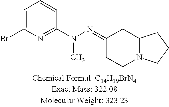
C1=C(Br)N=C(N(N=C2CCN3C(C2)CCC3)C)C=C1
